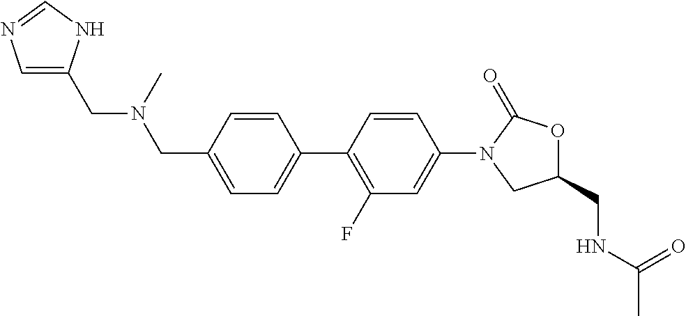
C1(CN(CC2=CN=CN2)C)=CC=C(C2=C(F)C=C(N3C(=O)OC(CNC(C)=O)C3)C=C2)C=C1
